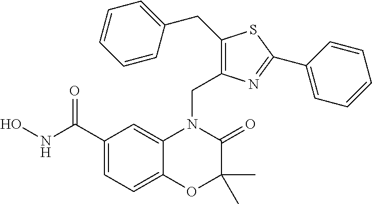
C1(C(NO)=O)=CC=C2C(=C1)N(CC1=C(CC3=CC=CC=C3)SC(C3=CC=CC=C3)=N1)C(=O)C(C)(C)O2
